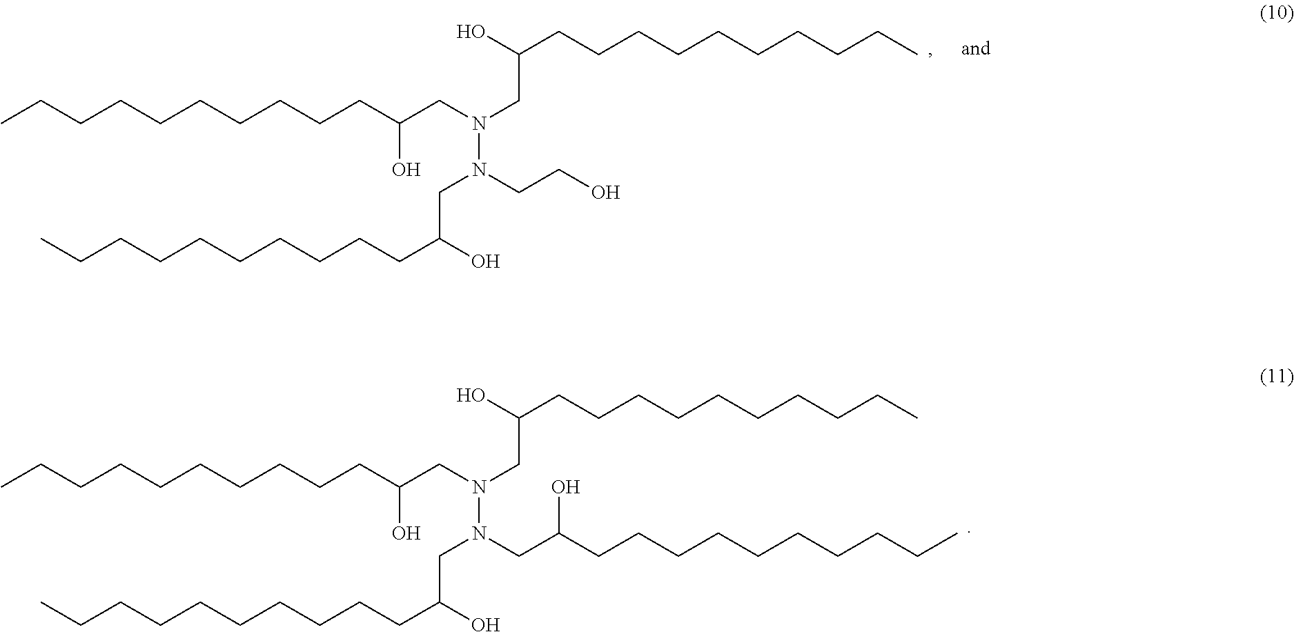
C(CCCC(CN(CC(CCCCCCCCCC)O)N(CC(CCCCCCCCCC)O)CC(CCCCCCCCCC)O)O)CCCCCC.C(CCCC(CN(CC(CCCCCCCCCC)O)N(CC(CCCCCCCCCC)O)CCO)O)CCCCCC
